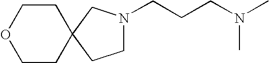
O1CCC2(CC1)CCN(CCCN(C)C)C2
